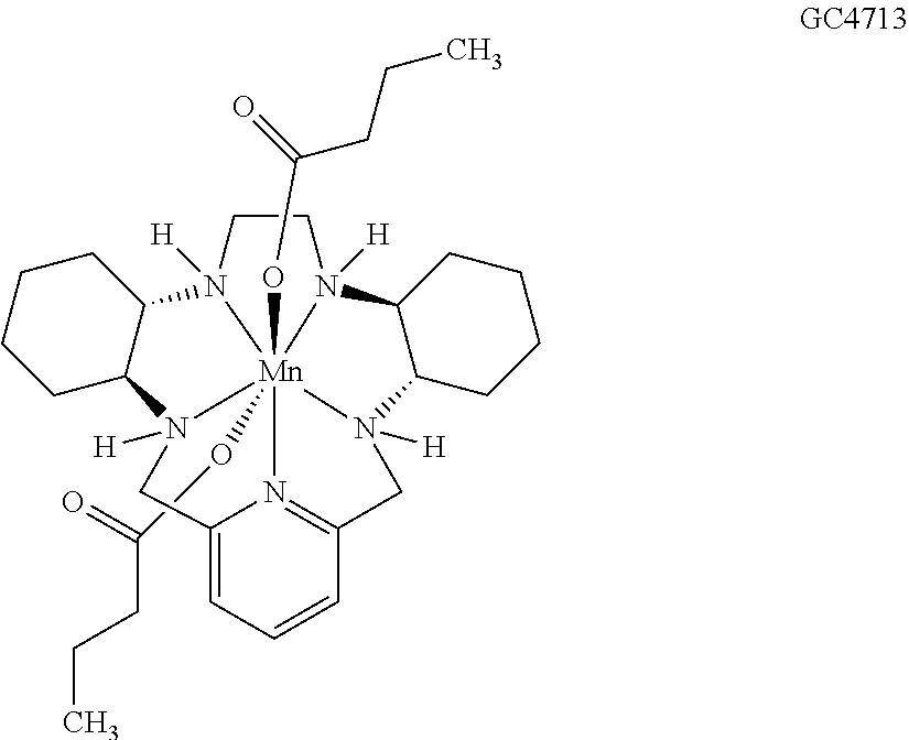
C(O[Mn]1234(OC(=O)CCC)N5([H])CCN1([H])C1CCCCC1N2([H])CC1=CC=CC(=N13)CN4([H])C1C5CCCC1)(CCC)=O
